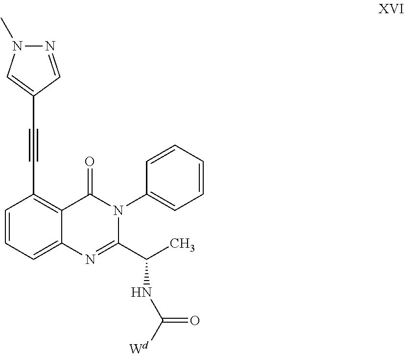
C1=CC=C2C(=C1C#CC1=CN(C)N=C1)C(=O)N(C1=CC=CC=C1)C(C(NC(=O)[Wd])C)=N2
